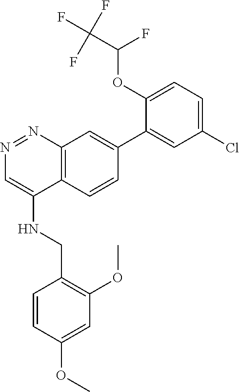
N1=NC2=C(C(NCC3=C(OC)C=C(OC)C=C3)=C1)C=CC(C1=CC(Cl)=CC=C1OC(F)C(F)(F)F)=C2
